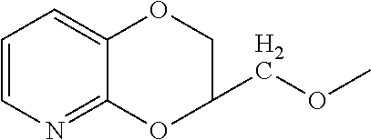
C1=CN=C2C(=C1)OCC(COC)O2
